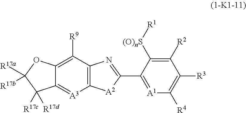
C12=C(C([R9])=C3C(=[A3]1)C([R17c])([R17d])C([R17a])([R17b])O3)N=C(C1=[A1]C([R4])=C([R3])C([R2])=C1[(O)nS][R1])[A2]2
